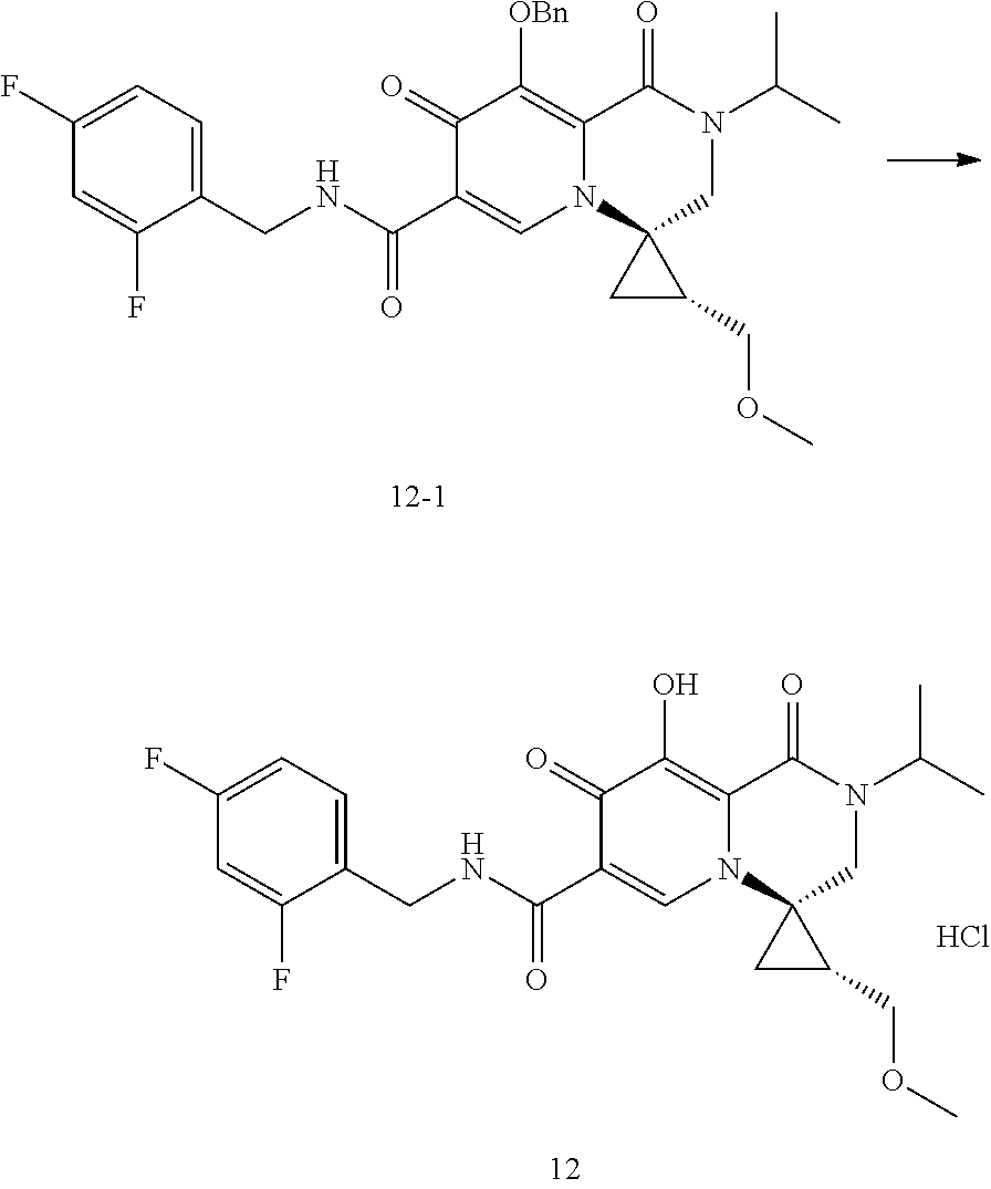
C1(CNC(C2=CN3C(=C([OBn])C2=O)C(=O)N(C(C)C)CC32CC2COC)=O)=CC=C(F)C=C1F.C1(CNC(C2=CN3C(=C(O)C2=O)C(=O)N(C(C)C)CC32CC2COC)=O)=CC=C(F)C=C1F.Cl
